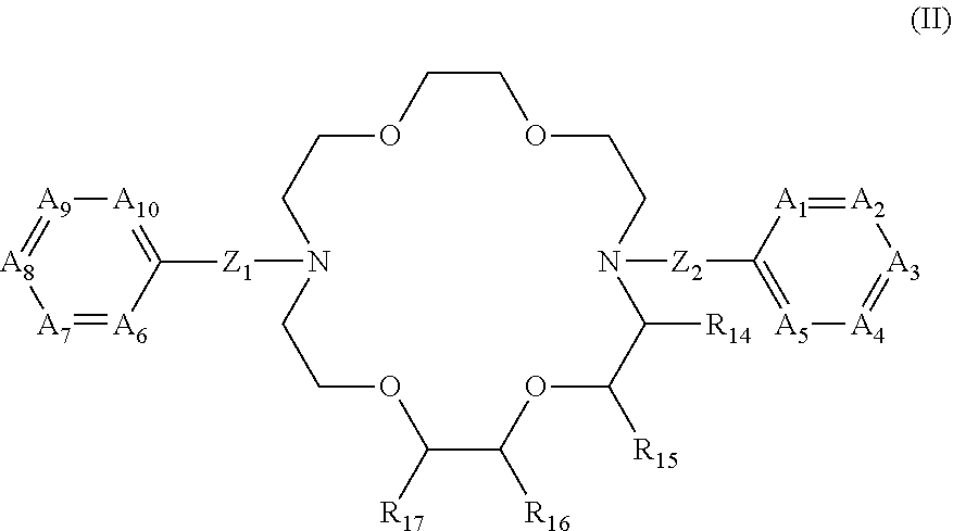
C1OCCN([Z1]C2=[A10][A9]=[A8][A7]=[A6]2)CCOC([R17])C([R16])OC([R15])C([R14])N([Z2]C2=[A5][A4]=[A3][A2]=[A1]2)CCOC1
